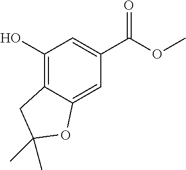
C1(O)=C2C(=CC(C(=O)OC)=C1)OC(C)(C)C2
